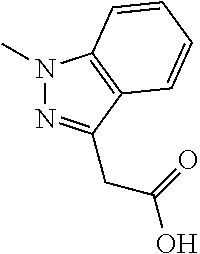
N1(C)N=C(CC(O)=O)C2=C1C=CC=C2
